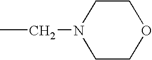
C(C)N1CCOCC1
